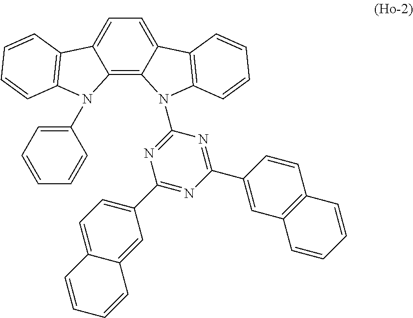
C12=C3C(=CC=C1C1=C(N2C2=CC=CC=C2)C=CC=C1)C1=C(N3C2=NC(C3=CC=C4C(=C3)C=CC=C4)=NC(C3=CC4=C(C=C3)C=CC=C4)=N2)C=CC=C1
